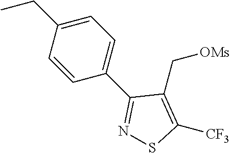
C1(C[OMs])=C([CF3])SN=C1C1=CC=C(CC)C=C1
